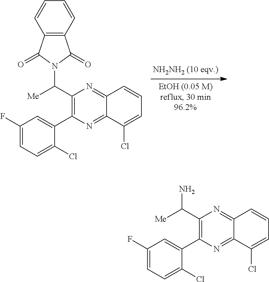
C1(C(N)[Me])=C(C2=CC(F)=CC=C2Cl)N=C2C(=N1)C=CC=C2Cl.C1(C(N2C(=O)C3=C(C2=O)C=CC=C3)[Me])=C(C2=CC(F)=CC=C2Cl)N=C2C(=N1)C=CC=C2Cl
